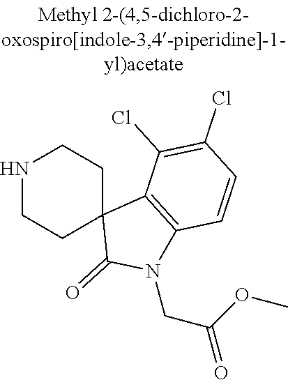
N1CCC2(CC1)C(=O)N(CC(OC)=O)C1=C2C(Cl)=C(Cl)C=C1
